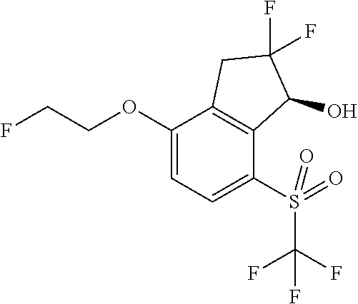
FCCOC1=CC=C(S(C(F)(F)F)(=O)=O)C2=C1CC(F)(F)C2O
